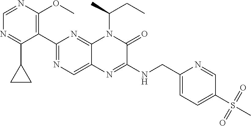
C1=NC(OC)=C(C2=NC=C3C(=N2)N(C(CC)C)C(=O)C(NCC2=CC=C(S(=O)(=O)C)C=N2)=N3)C(C2CC2)=N1
